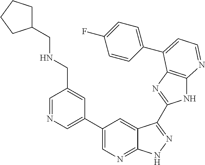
C1=NC=C(C2=CN=C3C(=C2)C(C2=NC4=C(N2)N=CC=C4C2=CC=C(F)C=C2)=NN3)C=C1CNCC1CCCC1
